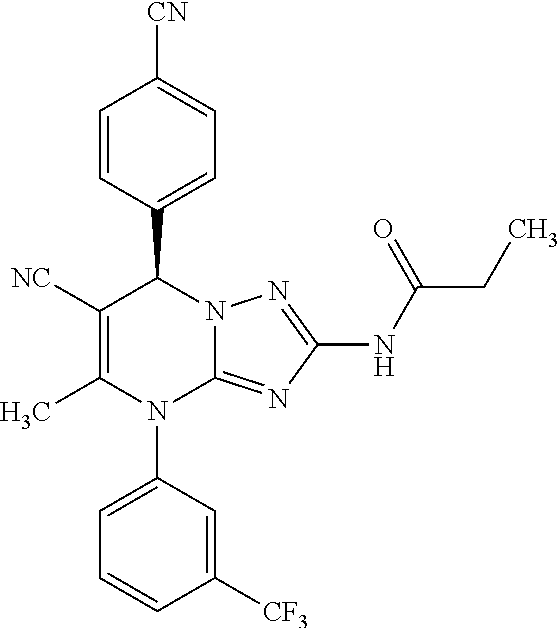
C1=CC(C2C([NC])=C(C)N(C3=CC=CC([CF3])=C3)C3=NC(NC(CC)=O)=NN23)=CC=C1[CN]
